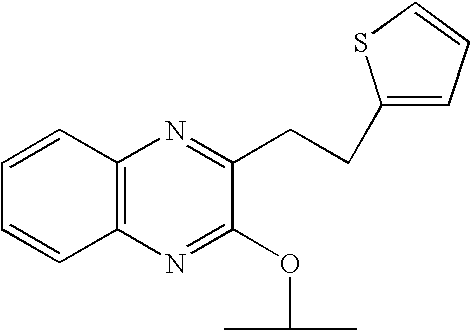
C12=C(N=C(OC(C)C)C(CCC3=CC=CS3)=N1)C=CC=C2
